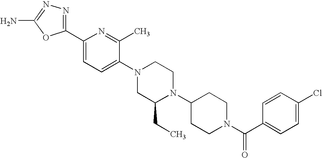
C1(C2=CC=C(N3CC(CC)N(C4CCN(C(C5=CC=C(Cl)C=C5)=O)CC4)CC3)C(C)=N2)=NN=C(N)O1
